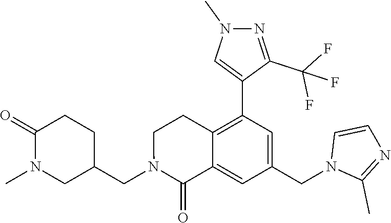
C1C(=O)N(C)CC(CN2C(=O)C3=CC(CN4C(C)=NC=C4)=CC(C4=CN(C)N=C4C(F)(F)F)=C3CC2)C1
